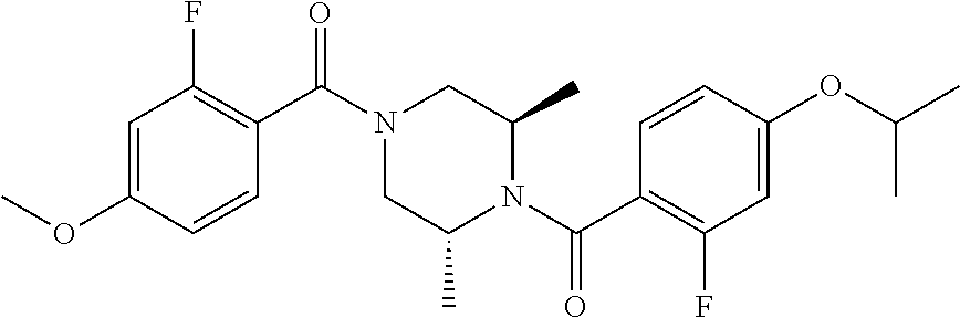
C1=C(OC)C=CC(C(N2CC(C)N(C(C3=C(F)C=C(OC(C)C)C=C3)=O)C(C)C2)=O)=C1F
